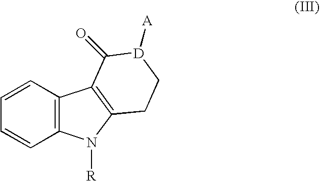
C1=CC2=C(C=C1)C1=C(N2[R])CC[D]([A])C1=O
